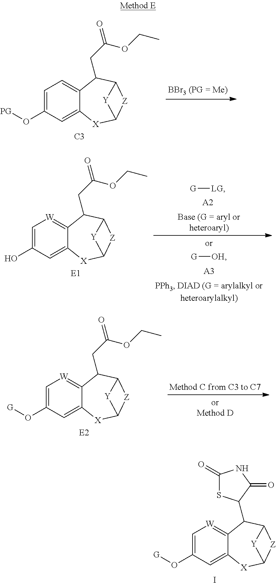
[G][LG].[A2].[G][OH].[A3].C1=C(O)C=C2C(=[W]1)C(CC(OCC)=O)C1[Z]C([X]2)[Y]1.[E1].C1=C(O[G])C=C2C(=[W]1)C(CC(OCC)=O)C1[Z]C([X]2)[Y]1.[E2].I.C1=C(O[G])C=C2C(=[W]1)C(C1SC(=O)NC1=O)C1[Z]C([X]2)[Y]1.C1=C(O[PG])C=C2C(=C1)C(CC(OCC)=O)C1[Z]C([X]2)[Y]1.[C3]
